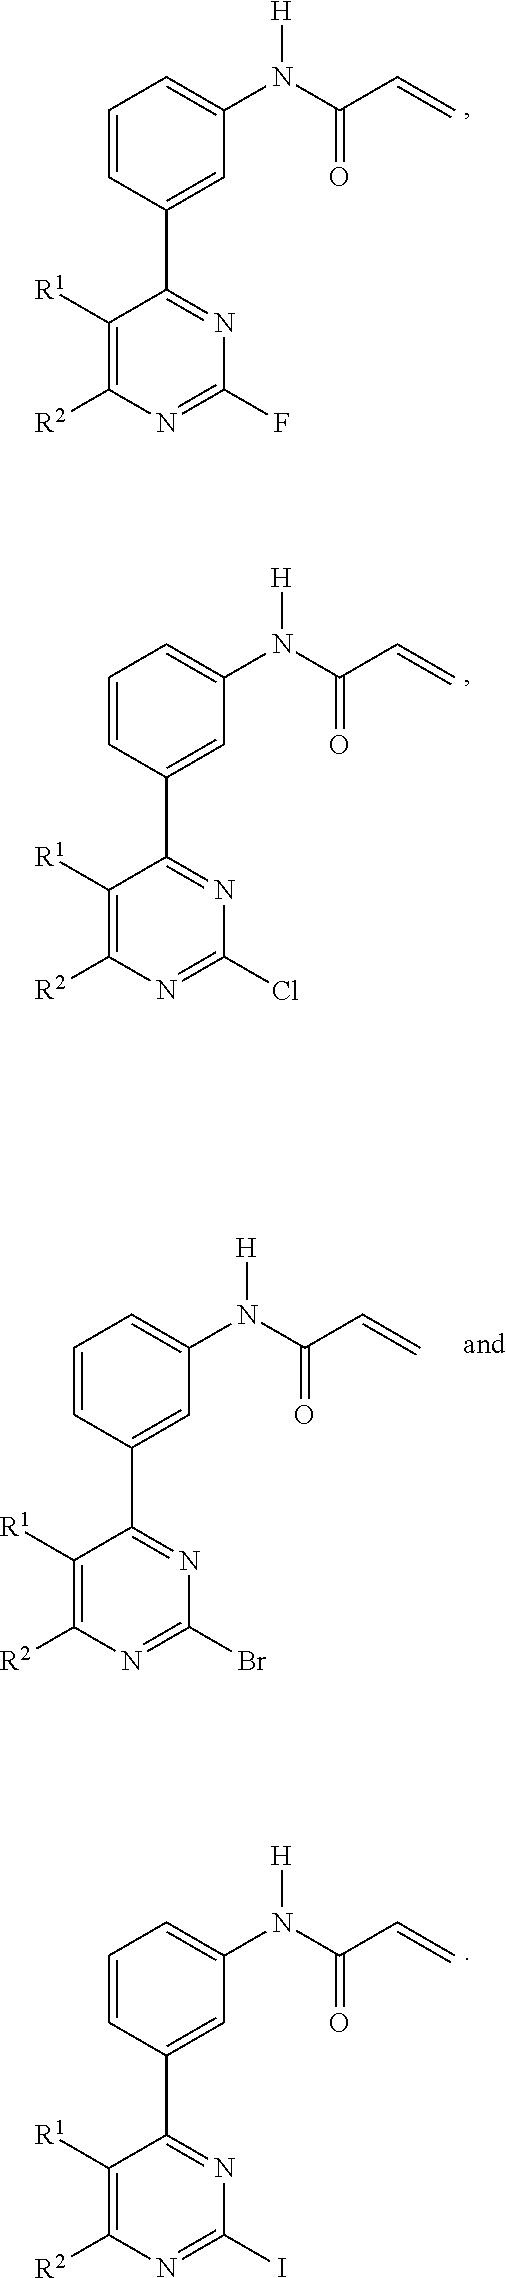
C1=CC(C2=NC(F)=NC([R2])=C2[R1])=CC(N(C(=O)C=C)[H])=C1.C1=CC(C2=NC(Cl)=NC([R2])=C2[R1])=CC(N(C(=O)C=C)[H])=C1.C1=CC(C2=NC(I)=NC([R2])=C2[R1])=CC(N(C(=O)C=C)[H])=C1.C1=CC(C2=NC(Br)=NC([R2])=C2[R1])=CC(N(C(=O)C=C)[H])=C1
